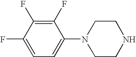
C1=C(F)C(F)=C(F)C(N2CCNCC2)=C1
